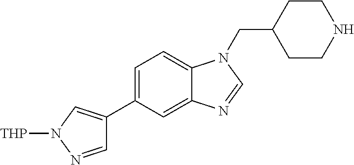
C1=C(C2=CN([THP])N=C2)C=C2C(=C1)N(CC1CCNCC1)C=N2
